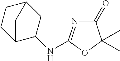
C1(=O)N=C(NC2CC3CCC2C3)OC1(C)C
